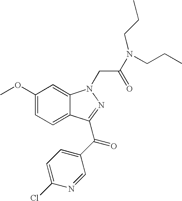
C1(OC)=CC=C2C(=C1)N(CC(N(CCC)CCC)=O)N=C2C(C1=CC=C(Cl)N=C1)=O
